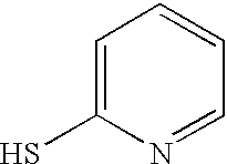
C1=C(S)N=CC=C1
